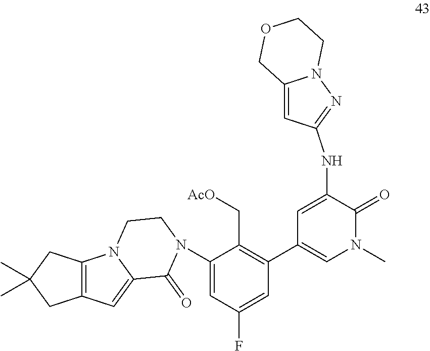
C1(NC2=NN3C(=C2)COCC3)=CC(C2=C(C[AcO])C(N3C(=O)C4=CC5=C(CC(C)(C)C5)N4CC3)=CC(F)=C2)=CN(C)C1=O
